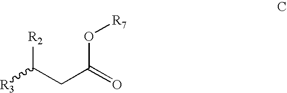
[R3]C(CC(=O)O[R7])[R2]
